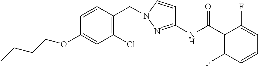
C1(Cl)=C(CN2C=CC(NC(C3=C(F)C=CC=C3F)=O)=N2)C=CC(OCCCC)=C1
